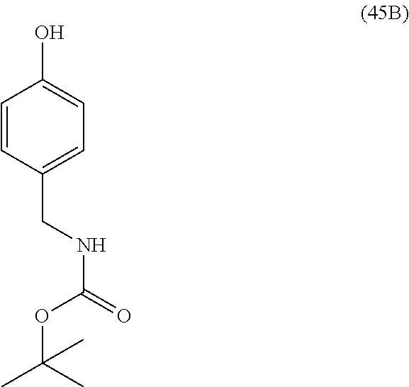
OC1=CC=C(CNC(=O)OC(C)(C)C)C=C1
